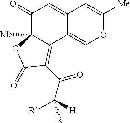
C1(=O)C2([Me])C(=C(C(C([H])([R])[R])=O)C(=O)O2)C2=COC([Me])=CC2=C1
